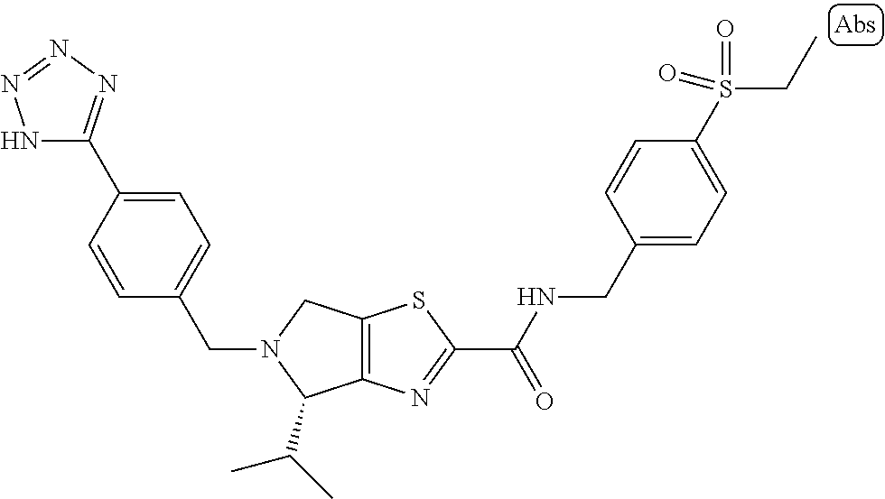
C12=C(N=C(C(NCC3=CC=C(S(CC)(=O)=O)C=C3)=O)S1)C(C(C)C)N(CC1=CC=C(C3=NN=NN3)C=C1)C2
